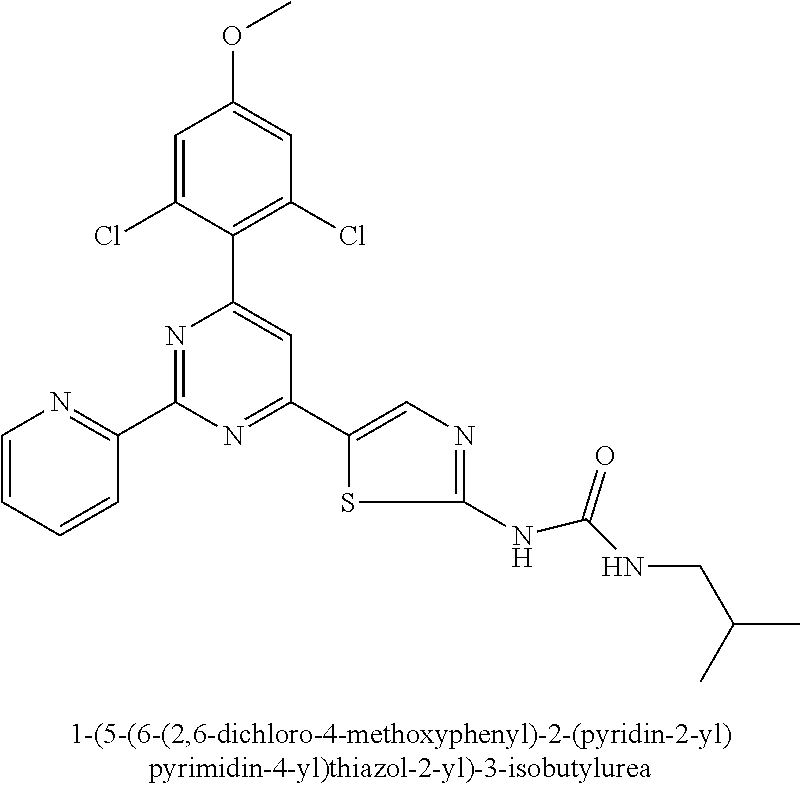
C1=C(Cl)C(C2=CC(C3=CN=C(NC(NCC(C)C)=O)S3)=NC(C3=NC=CC=C3)=N2)=C(Cl)C=C1OC
